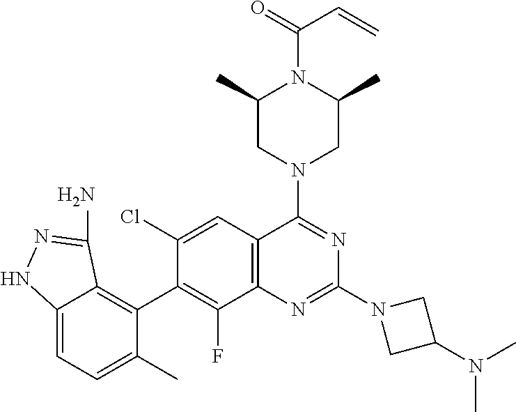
C12=CC=C(C)C(C3=C(F)C4=C(C=C3Cl)C(N3CC(C)N(C(=O)C=C)C(C)C3)=NC(N3CC(N(C)C)C3)=N4)=C1C(N)=NN2
